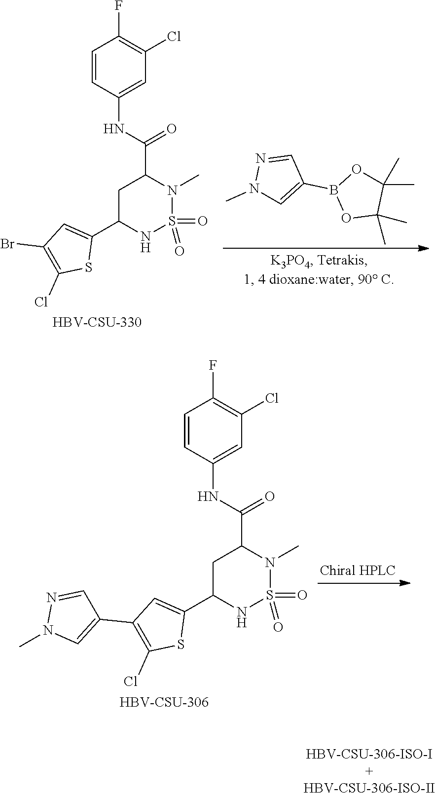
C1C(C2=CC(Br)=C(Cl)S2)NS(=O)(=O)N(C)C1C(NC1=CC(Cl)=C(F)C=C1)=O.N1(C)C=C(B2OC(C)(C)C(C)(C)O2)C=N1.[HBV-CSU-330].C1C(C2=CC(C3=CN(C)N=C3)=C(Cl)S2)NS(=O)(=O)N(C)C1C(NC1=CC(Cl)=C(F)C=C1)=O.[HBV-CSU-306]
